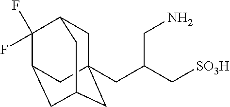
C1C2(CC(C[SO3H])CN)CC3CC(C(F)(F)C1C3)C2
